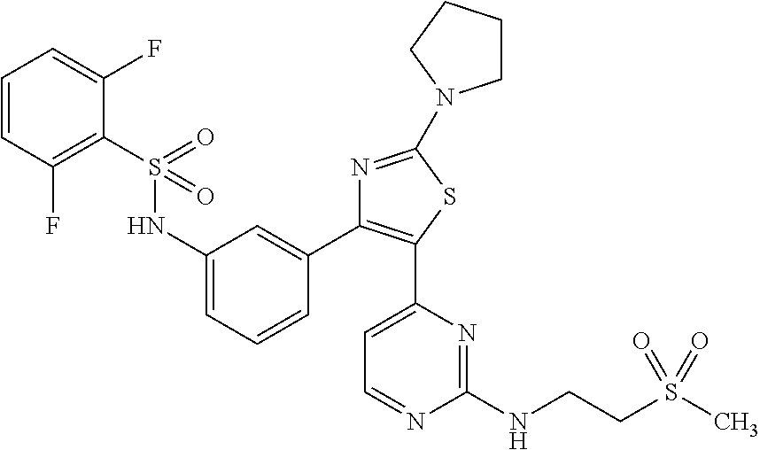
S(NC1=CC=CC(C2=C(C3=CC=NC(NCCS(C)(=O)=O)=N3)SC(N3CCCC3)=N2)=C1)(=O)(=O)C1=C(F)C=CC=C1F
